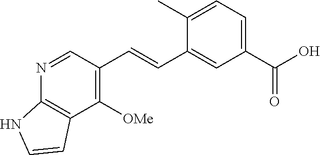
C1(C)=CC=C(C(O)=O)C=C1C=CC1=C([OMe])C2=C(N=C1)NC=C2
